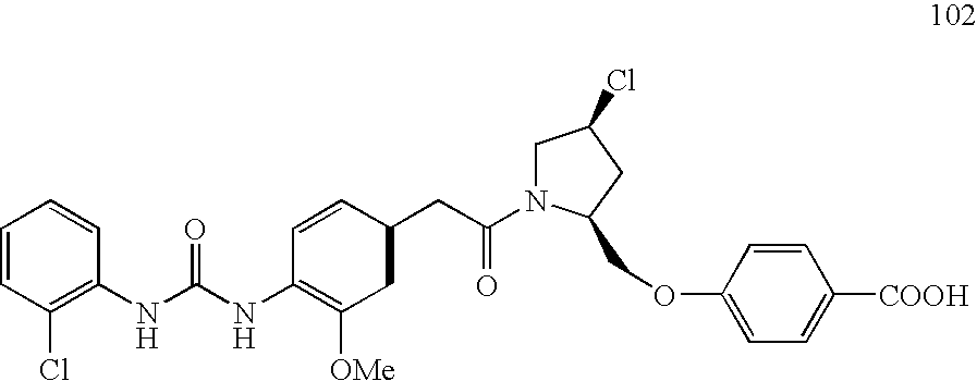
C1=CC(Cl)=C(NC(NC2=C([OMe])CC(CC(=O)N3CC(Cl)CC3COC3=CC=C([COOH])C=C3)C=C2)=O)C=C1
